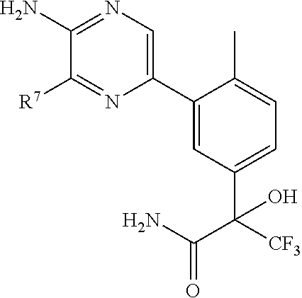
C1(N)=NC=C(C2=CC(C(C(=O)N)([CF3])O)=CC=C2C)N=C1[R7]
